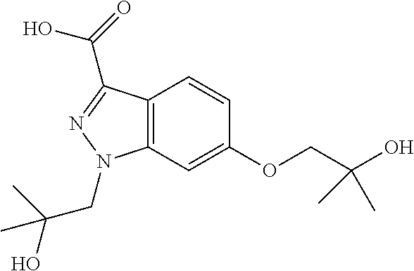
C12=C(C=C(OCC(O)(C)C)C=C1)N(CC(O)(C)C)N=C2C(=O)O
